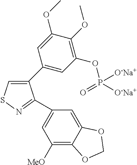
C1(C2=CC(OP([O-Na+])([O-Na+])=O)=C(OC)C(OC)=C2)=CSN=C1C1=CC([MeO])=C2C(=C1)OCO2
